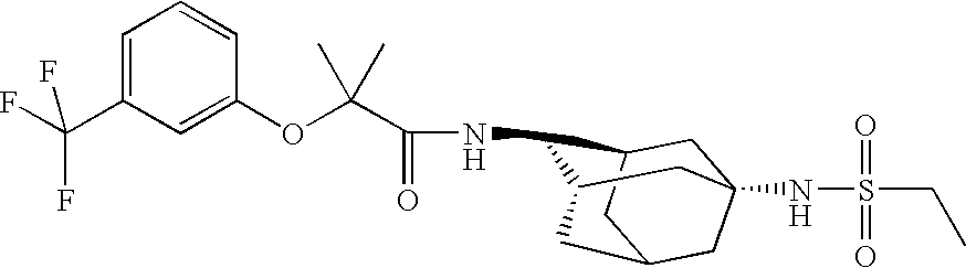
C1C2CC3CC1(NS(CC)(=O)=O)CC(C3)C2NC(C(OC1=CC(C(F)(F)F)=CC=C1)(C)C)=O
